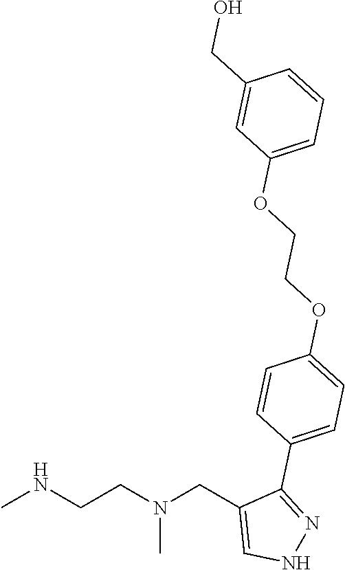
CNCCN(CC1=CNN=C1C1=CC=C(OCCOC2=CC=CC(CO)=C2)C=C1)C
